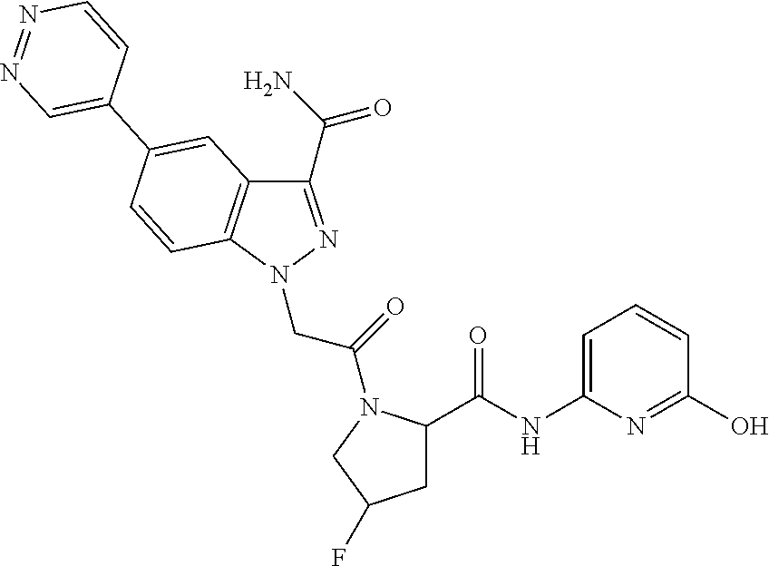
C1(C(N)=O)=NN(CC(=O)N2C(C(NC3=CC=CC(O)=N3)=O)CC(F)C2)C2=C1C=C(C1=CN=NC=C1)C=C2
